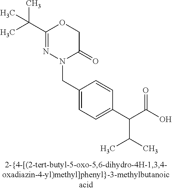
N1(CC2=CC=C(C(C(O)=O)C(C)C)C=C2)C(=O)COC(C(C)(C)C)=N1
